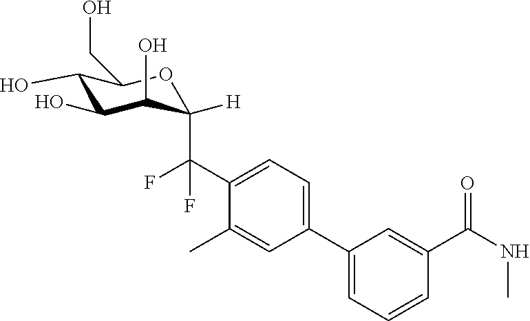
C1(O)C(O)C(O)C(C(C2=CC=C(C3=CC=CC(C(NC)=O)=C3)C=C2C)(F)F)([H])OC1CO
